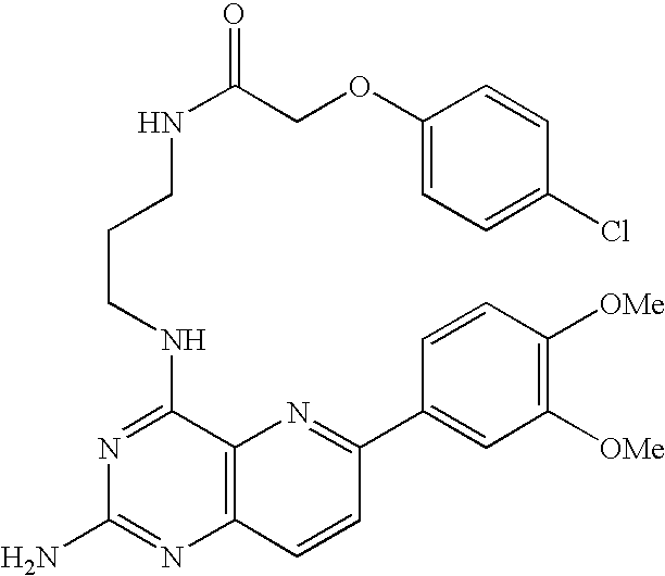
N1=C(NCCCNC(COC2=CC=C(Cl)C=C2)=O)C2=C(N=C1N)C=CC(C1=CC([OMe])=C([OMe])C=C1)=N2
